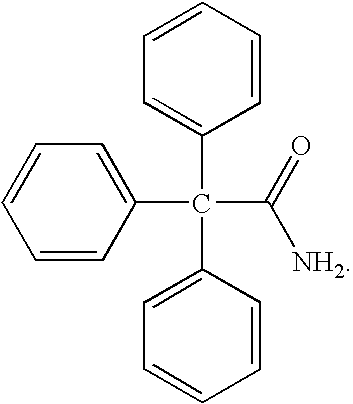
C1=CC(C(C2=CC=CC=C2)(C2=CC=CC=C2)C(=O)[NH2])=CC=C1
